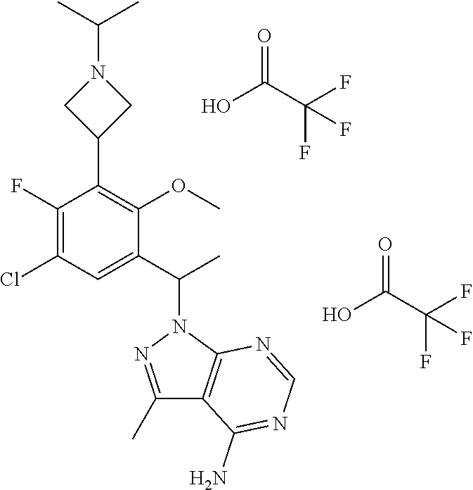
C(N1CC(C2=C(OC)C(C(C)N3N=C(C)C4=C3N=CN=C4N)=CC(Cl)=C2F)C1)(C)C.O=C(C(F)(F)F)O.O=C(C(F)(F)F)O
